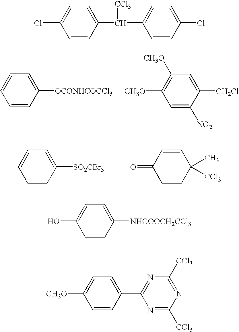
C1=CC=CC([OCONHCOCCl3])=C1.C1=C([NO2])C([CH2Cl])=CC([CH3O])=C1[CH3O].C1=CC=CC([SO2CBr3])=C1.C1=CC(C)([CCl3])C=CC1=O.C1=C(Cl)C=CC(C(C2=CC=C(Cl)C=C2)[CCl3])=C1.C1=C(O)C=CC([NHCOOCH2CCl3])=C1.C1=C([CH3O])C=CC(C2=NC([CCl3])=NC([CCl3])=N2)=C1
